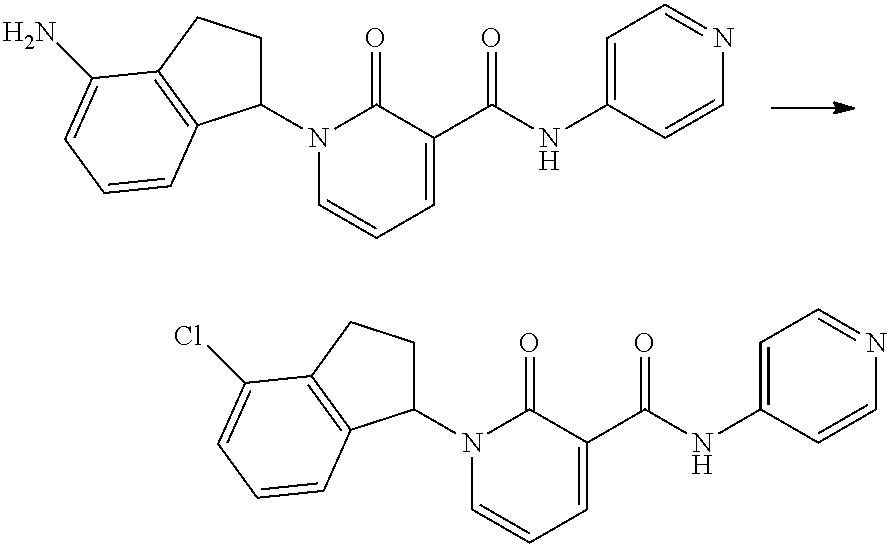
N1=CC=C(NC(C2=CC=CN(C3CCC4=C3C=CC=C4N)C2=O)=O)C=C1.N1=CC=C(NC(C2=CC=CN(C3CCC4=C3C=CC=C4Cl)C2=O)=O)C=C1
